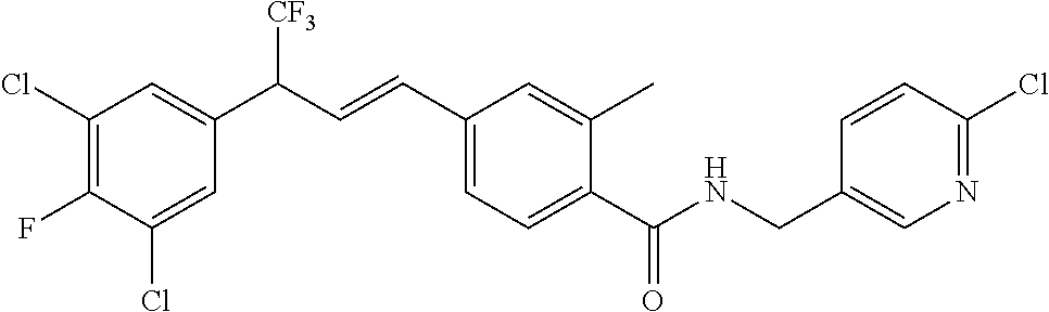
C1(Cl)=C(F)C(Cl)=CC(C(C=CC2=CC=C(C(=O)NCC3=CN=C(Cl)C=C3)C(C)=C2)[CF3])=C1
